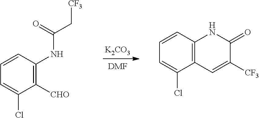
C1=CC(NC(=O)C[CF3])=C([CHO])C(Cl)=C1.[K2CO3].[DMF].C12=C(C=CC=C1Cl)NC(=O)C([CF3])=C2
